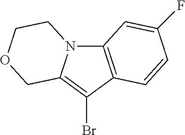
C12=C(C(Br)=C3N1CCOC3)C=CC(F)=C2
